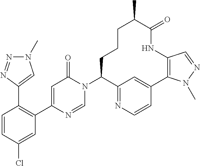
C1=CC(Cl)=CC(C2=CC(=O)N(C3C4=NC=CC(=C4)C4=C(NC(=O)C(C)CCC3)C=NN4C)C=N2)=C1C1=CN(C)N=N1
